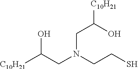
[C10H21]C(CN(CCS)CC([C10H21])O)O
